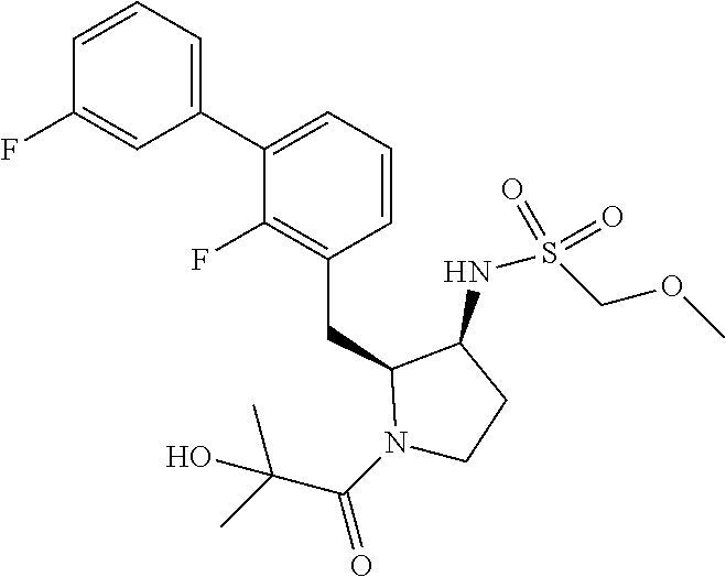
C1(C2=CC=CC(CC3N(C(C(C)(C)O)=O)CCC3NS(COC)(=O)=O)=C2F)=CC=CC(F)=C1
